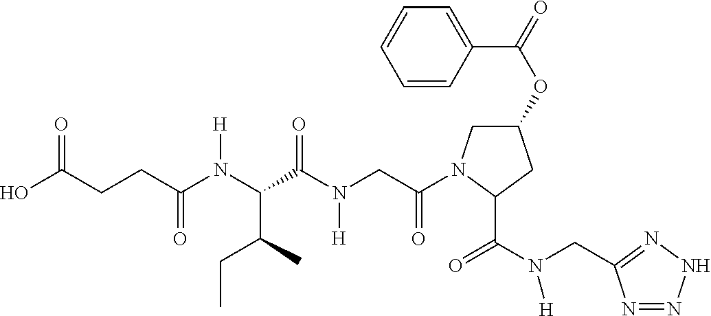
C1(OC(=O)C2=CC=CC=C2)CN(C(CN(C(C(N(C(CCC(O)=O)=O)[H])C(C)CC)=O)[H])=O)C(C(N(CC2=NNN=N2)[H])=O)C1
